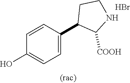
C1=C(C2C([COOH])NCC2)C=CC(O)=C1.Br
